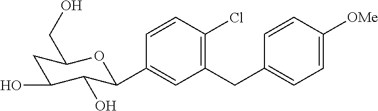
C1=CC(Cl)=C(CC2=CC=C([OMe])C=C2)C=C1C1C(O)C(O)CC(CO)O1
